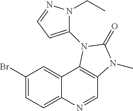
C1(Br)=CC=C2C(=C1)C1=C(C=N2)N(C)C(=O)N1C1=CC=NN1CC
